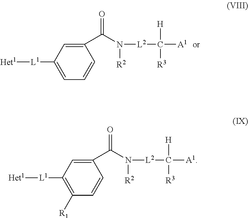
C1(C(N([R2])[L2]C([A1])([H])[R3])=O)=CC([L1][Het1])=CC=C1.C1(C(N([R2])[L2]C([A1])([H])[R3])=O)=CC([L1][Het1])=C([R1])C=C1
